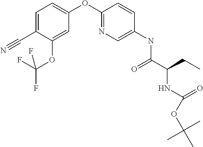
C1(OC2=NC=C(NC(C(CC)NC(=O)OC(C)(C)C)=O)C=C2)=CC=C(C#N)C(OC(F)(F)F)=C1
